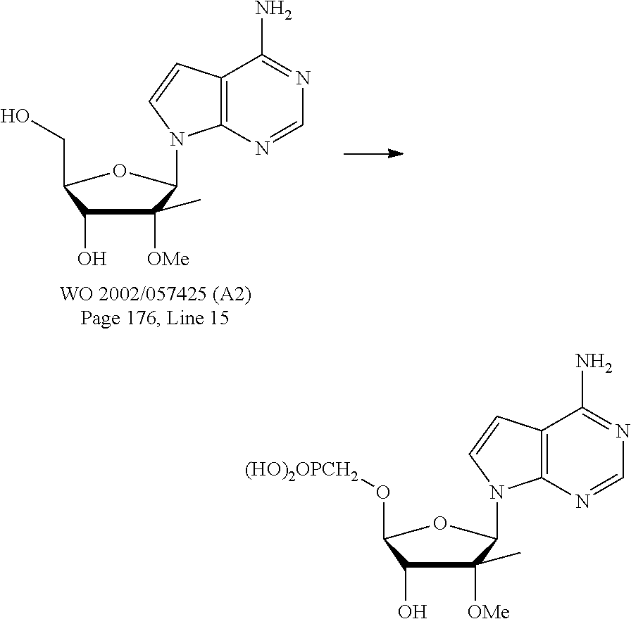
C1([OMe])(C)C(O)C(O[(HO)2OPCH2])OC1N1C2=C(C=C1)C(N)=NC=N2.C1([OMe])(C)C(O)C(CO)OC1N1C2=C(C=C1)C(N)=NC=N2
